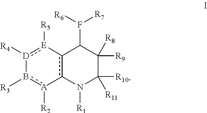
[E]1([R5]):[D]([R4])-b([R3])[A]([R2])-c2c-1C(F([R6])[R7])C([R9])([R8])C([R10])([R11])N2[R1]
